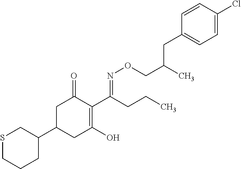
S1CCCC(C2CC(O)=C(C(CCC)=NOCC(C)CC3=CC=C(Cl)C=C3)C(=O)C2)C1
